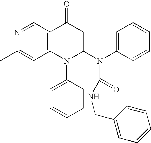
CC1=CC2=C(C=N1)C(=O)C=C(N(C1=CC=CC=C1)C(NCC1=CC=CC=C1)=O)N2C1=CC=CC=C1
